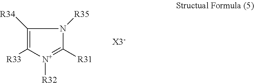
C1([R34])=C([R33])[N+]([R32])=C([R31])N1[R35]
